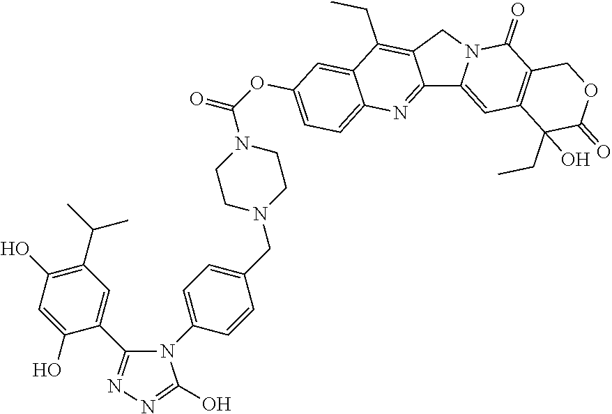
N1(C2=CC=C(CN3CCN(C(=O)OC4=CC=C5C(=C4)C(CC)=C4C(=N5)C5=CC6=C(C(=O)N5C4)COC(=O)C6(CC)O)CC3)C=C2)C(C2=CC(C(C)C)=C(O)C=C2O)=NN=C1O
